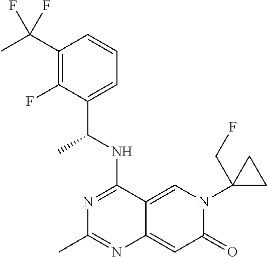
C1(C(C)(F)F)=C(F)C(C(NC2=NC(C)=NC3=CC(=O)N(C4(CF)CC4)C=C23)C)=CC=C1
